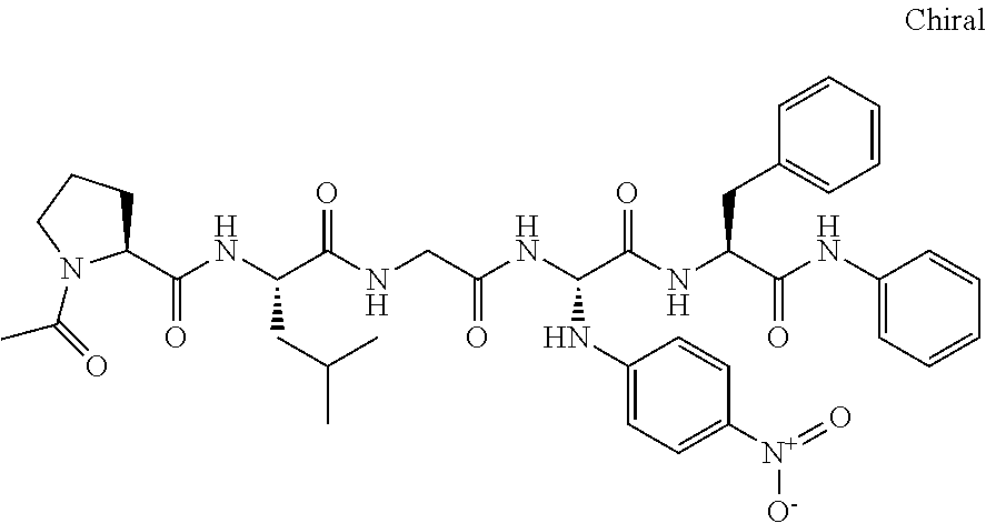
C1(C(NC(C(NCC(=O)NC(C(=O)NC(CC2=CC=CC=C2)C(=O)NC2=CC=CC=C2)NC2=CC=C([N+]([O-])=O)C=C2)=O)CC(C)C)=O)CCCN1C(=O)C
